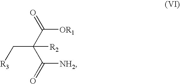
C(C(C([OR1])=O)(C[R3])[R2])([NH2])=O
